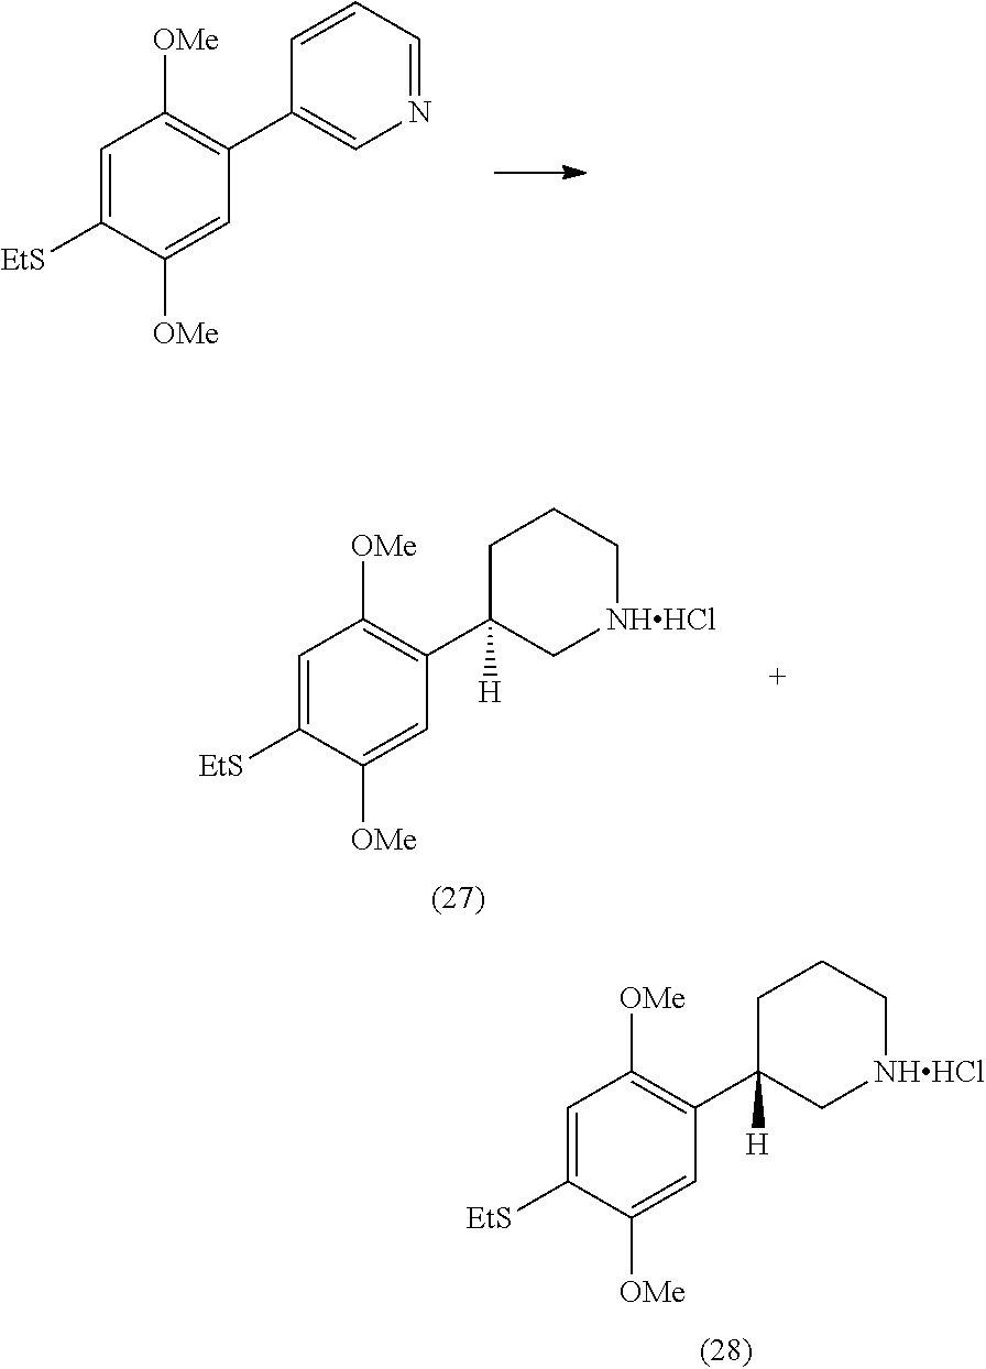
C1=C([EtS])C([OMe])=CC(C2=CN=CC=C2)=C1[OMe].C1=C([EtS])C([OMe])=CC(C2([H])C[NHHCl]CCC2)=C1[OMe].C1=C([EtS])C([OMe])=CC(C2([H])C[NHHCl]CCC2)=C1[OMe]
